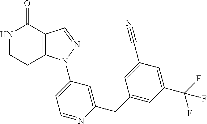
C12=C(C=NN1C1=CC=NC(CC3=CC(C(F)(F)F)=CC(C#N)=C3)=C1)C(=O)NCC2
